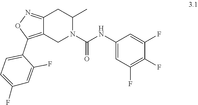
C1(NC(N2CC3=C(C4=CC=C(F)C=C4F)ON=C3CC2C)=O)=CC(F)=C(F)C(F)=C1
